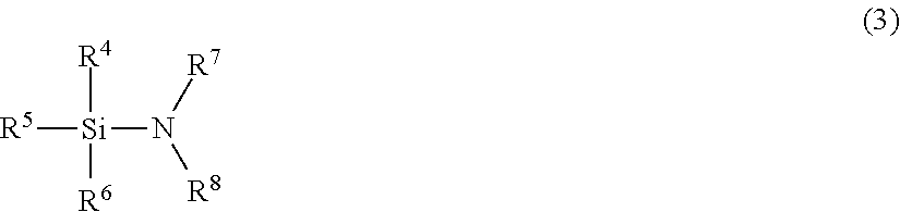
[Si]([R5])([R4])([R6])N([R7])[R8]
